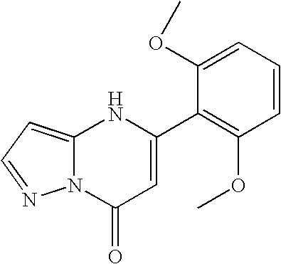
N12C(=CC=N1)NC(C1=C(OC)C=CC=C1OC)=CC2=O
